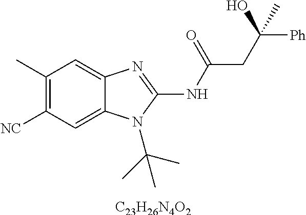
C1(C)=C([NC])C=C2C(=C1)N=C(NC(=O)CC([Ph])(O)C)N2C(C)(C)C.[C23H26N4O2]
